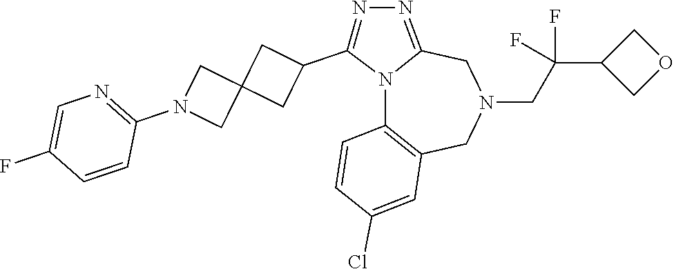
N12C3=C(CN(CC(C4COC4)(F)F)CC1=NN=C2C1CC2(C1)CN(C1=NC=C(F)C=C1)C2)C=C(Cl)C=C3
